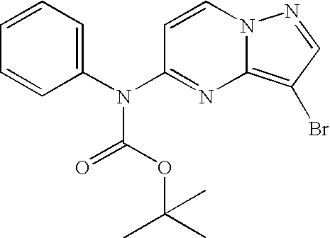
C1=CN2C(=C(Br)C=N2)N=C1N(C1=CC=CC=C1)C(=O)OC(C)(C)C
